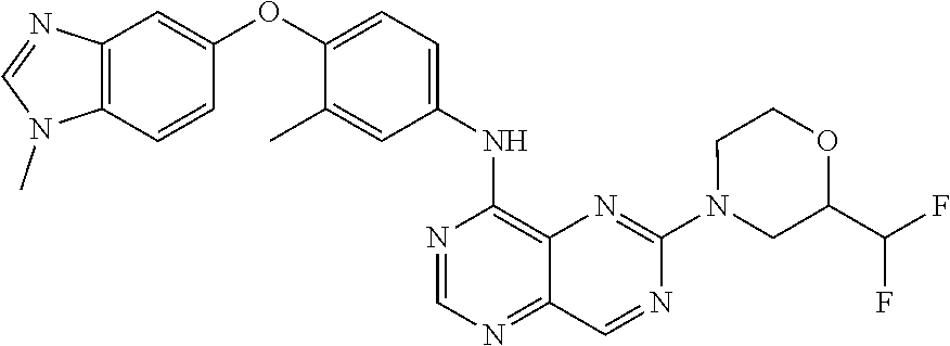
C1=NC(NC2=CC=C(OC3=CC4=C(N(C)C=N4)C=C3)C(C)=C2)=C2N=C(N3CC(C(F)F)OCC3)N=CC2=N1
